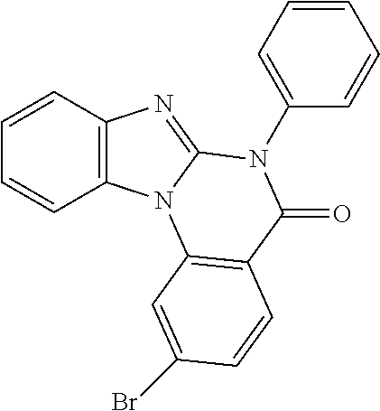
C1=CC2=C(C=C1)N1C(=N2)N(C2=CC=CC=C2)C(=O)C2=C1C=C(Br)C=C2
